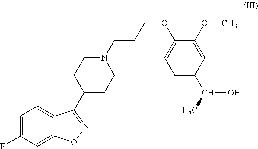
C1=C(F)C=C2C(=C1)C(C1CCN(CCCOC3=CC=C(C(C)[OH])C=C3OC)CC1)=NO2
